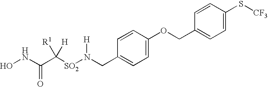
C1(OCC2=CC=C(S[CF3])C=C2)=CC=C(CN([SO2]C(C(NO)=O)([R1])[H])[H])C=C1
